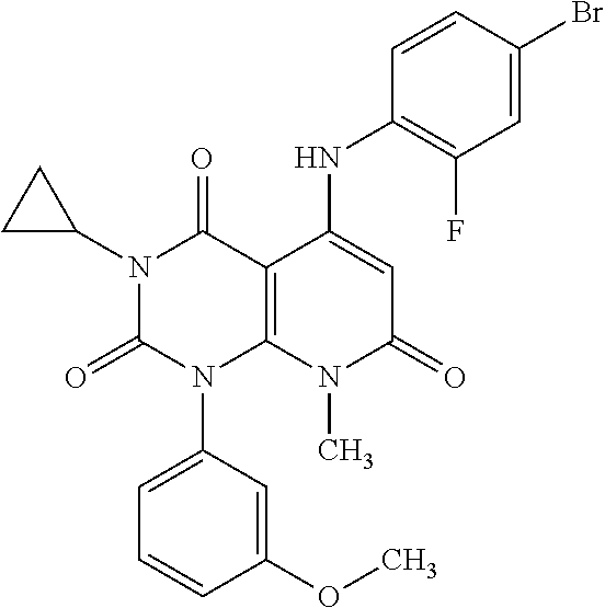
C1(OC)=CC(N2C3=C(C(=O)N(C4CC4)C2=O)C(NC2=C(F)C=C(Br)C=C2)=CC(=O)N3C)=CC=C1
